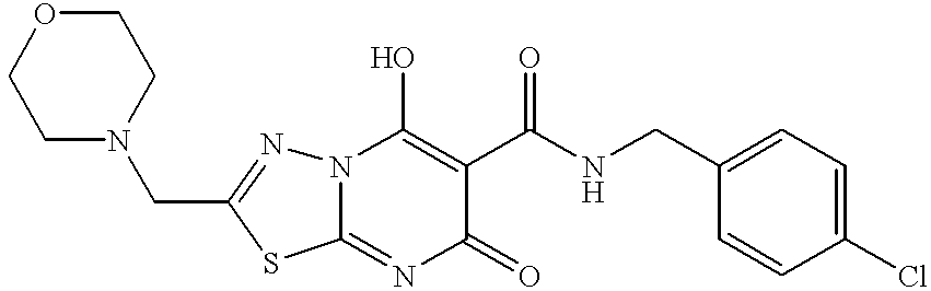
C12=NC(=O)C(C(NCC3=CC=C(Cl)C=C3)=O)=C(O)N1N=C(CN1CCOCC1)S2
